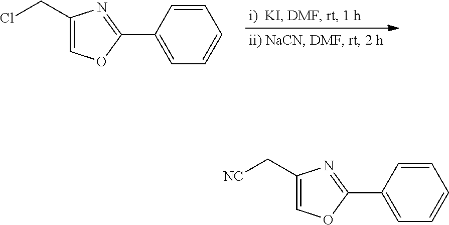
C1(CCl)=COC(C2=CC=CC=C2)=N1.C1(C[NC])=COC(C2=CC=CC=C2)=N1
